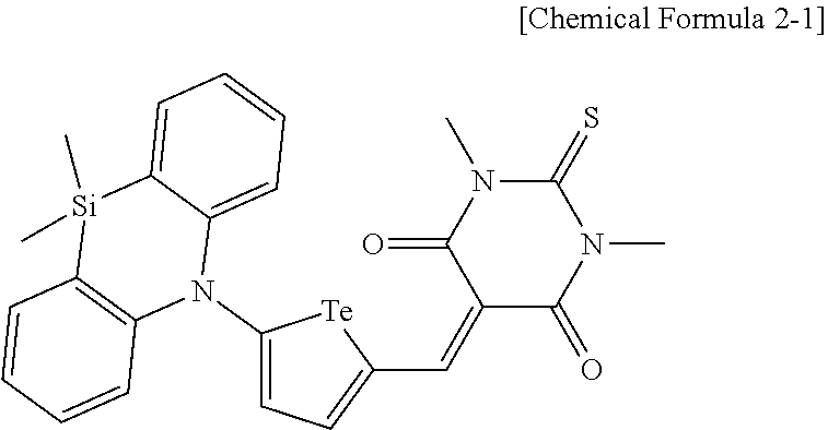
C1(N2C3=CC=CC=C3[Si](C)(C)C3=C2C=CC=C3)=CC=C(C=C2C(=O)N(C)C(=S)N(C)C2=O)[Te]1
